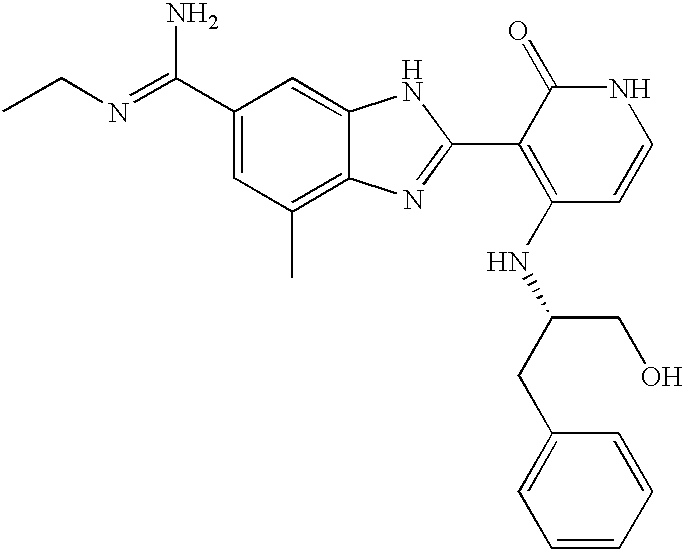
C1(C(=NCC)N)=CC(C)=C2C(=C1)NC(C1=C(NC(CC3=CC=CC=C3)CO)C=CNC1=O)=N2
